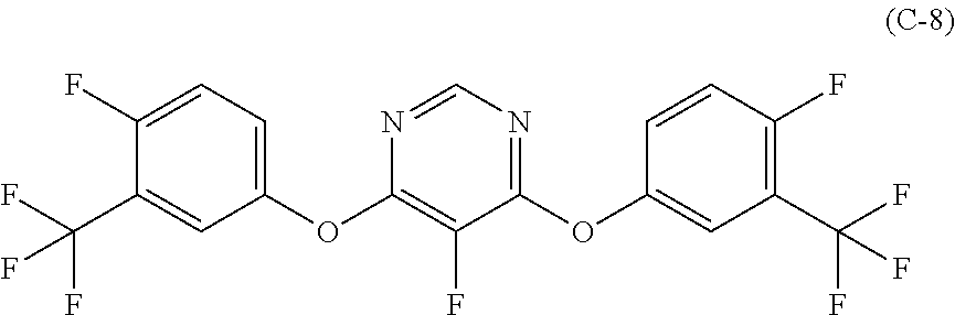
C1(F)=CC=C(OC2=C(F)C(OC3=CC(C(F)(F)F)=C(F)C=C3)=NC=N2)C=C1C(F)(F)F
